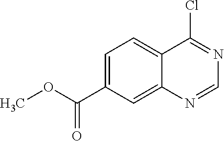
COC(C1=CC=C2C(=C1)N=CN=C2Cl)=O
